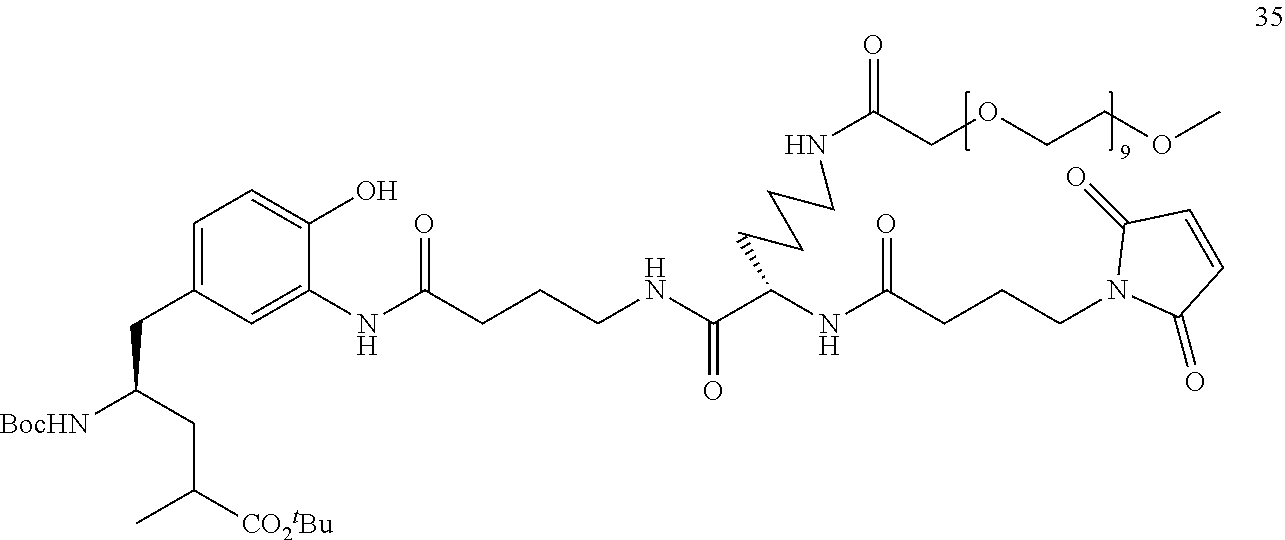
C(CCCNC(C(NC(CCCN1C(=O)C=CC1=O)=O)CCCCNC(=O)COCCOC)=O)(NC1=CC(CC(CC(C)[CO2tBu])[BocHN])=CC=C1O)=O
